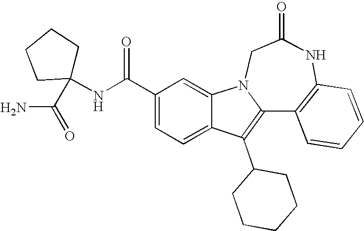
C1(C(NC2(C(N)=O)CCCC2)=O)=CC=C2C(=C1)N1C(=C2C2CCCCC2)C2=C(NC(=O)C1)C=CC=C2
